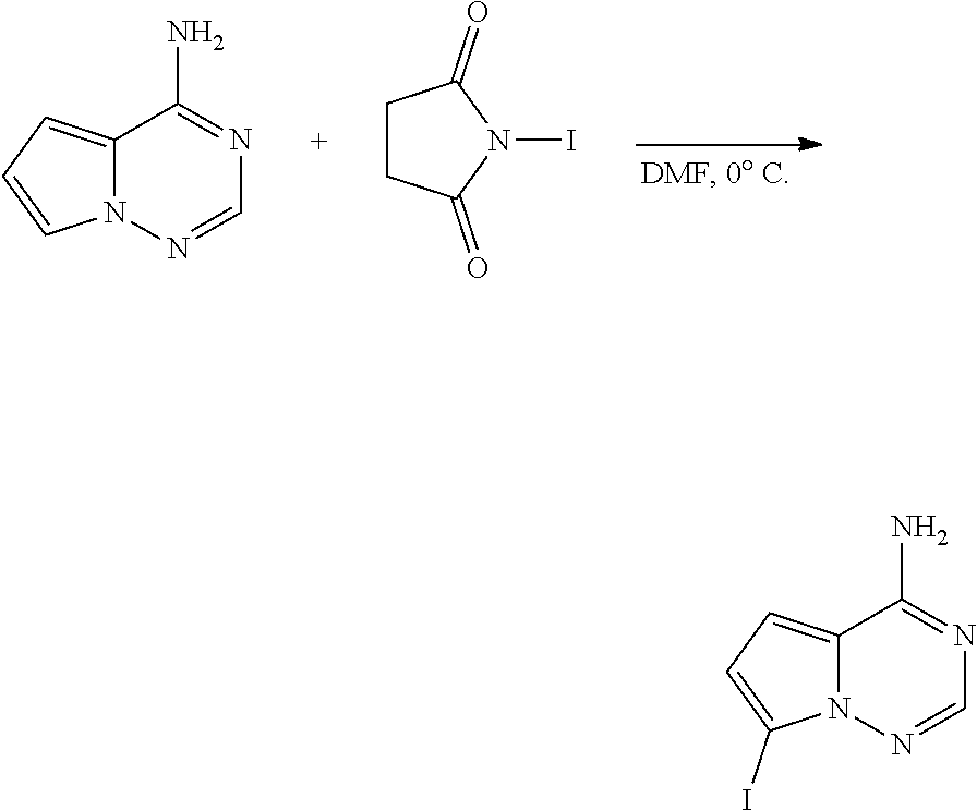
C1=NN2C=CC=C2C(N)=N1.C1CC(=O)N(I)C1=O.C1=NN2C(I)=CC=C2C(N)=N1
